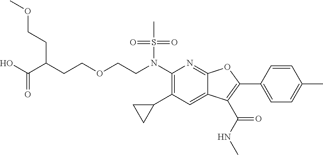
N(C1=C(C2CC2)C=C2C(=N1)OC(C1=CC=C(C)C=C1)=C2C(NC)=O)(S(C)(=O)=O)CCOCCC(C(O)=O)CCOC
